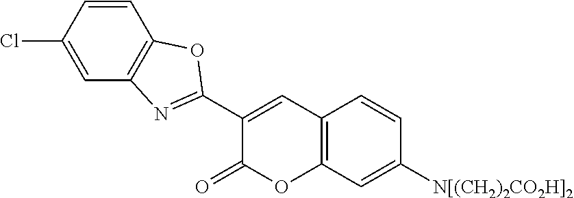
C1=C(Cl)C=CC2=C1N=C(C1=CC3=C(OC1=O)C=C([N[(CH2)2CO2H]2])C=C3)O2
